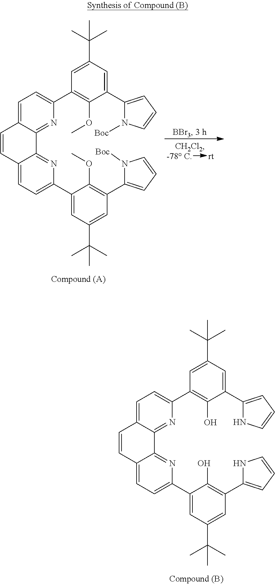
C1=C(C(C)(C)C)C=C(C2=CC=CN2)C(O)=C1C1=CC=C2C(=N1)C1=NC(C3=CC(C(C)(C)C)=CC(C4=CC=CN4)=C3O)=CC=C1C=C2.C1=C(C(C)(C)C)C=C(C2=CC=CN2[Boc])C(OC)=C1C1=CC=C2C(=N1)C1=NC(C3=CC(C(C)(C)C)=CC(C4=CC=CN4[Boc])=C3OC)=CC=C1C=C2
